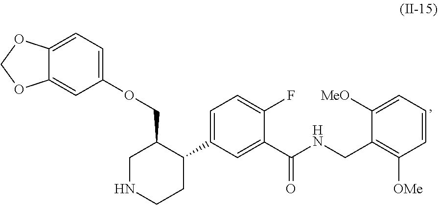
C12=CC=C(OCC3CNCCC3C3=CC=C(F)C(C(NCC4=C([OMe])C=CC=C4[MeO])=O)=C3)C=C1OCO2
